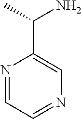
N1=CC=NC=C1C(N)C
